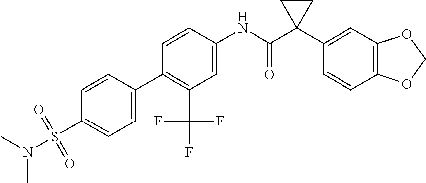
C1=C(NC(C2(C3=CC4=C(C=C3)OCO4)CC2)=O)C=CC(C2=CC=C(S(=O)(=O)N(C)C)C=C2)=C1C(F)(F)F
